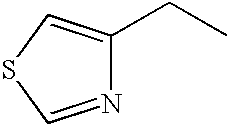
N1=CSC=C1CC
